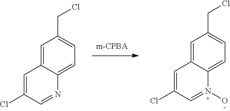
C1=C2C(=CC=C1CCl)N=CC(Cl)=C2.C1=C2C(=CC=C1CCl)N(O)=CC(Cl)=C2
